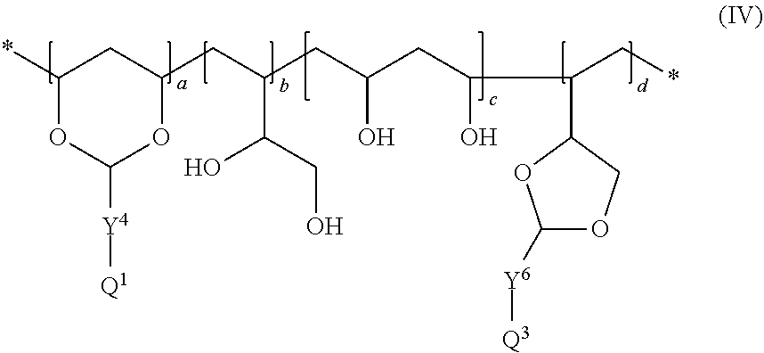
*C1OC([Y4][Q1])OC(CC(CC(CC(O)C(C2OC([Y6][Q3])OC2)C*)O)C(CO)O)C1
